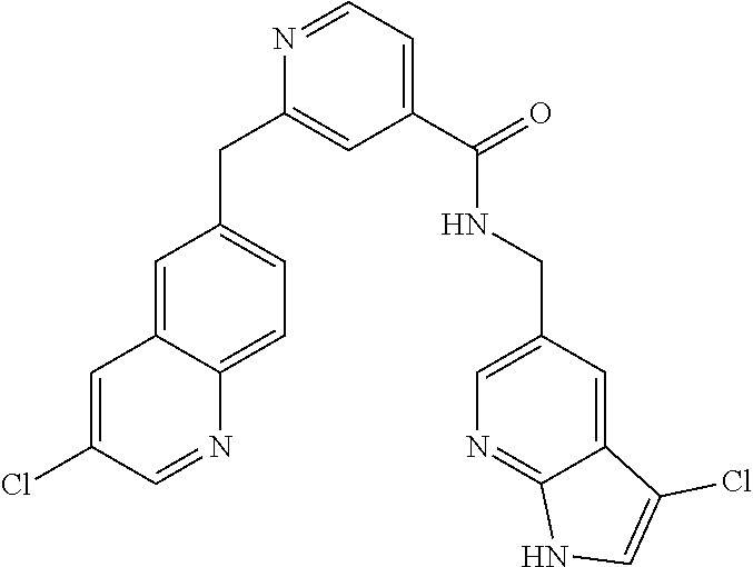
N1=CC=C(C(NCC2=CN=C3C(=C2)C(Cl)=CN3)=O)C=C1CC1=CC=C2C(=C1)C=C(Cl)C=N2
